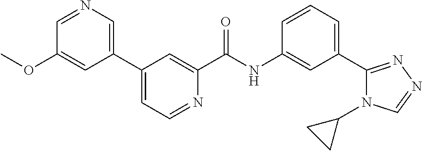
C1(C2=CC=NC(C(NC3=CC(C4=NN=CN4C4CC4)=CC=C3)=O)=C2)=CN=CC(OC)=C1
